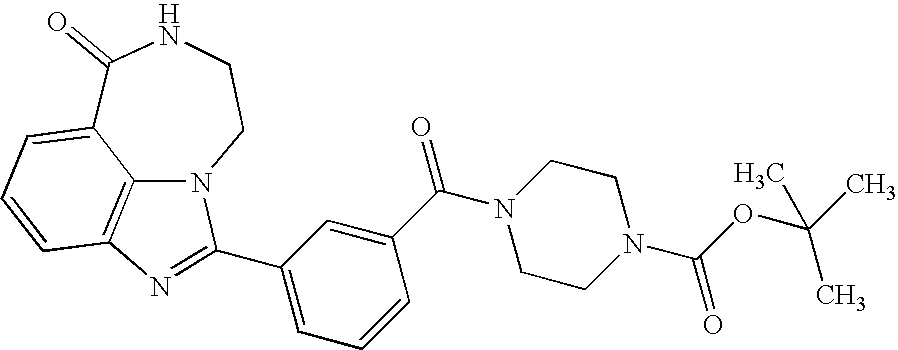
C1(=O)C2=CC=CC3=C2N(CCN1)C(C1=CC=CC(C(N2CCN(C(OC(C)(C)C)=O)CC2)=O)=C1)=N3
